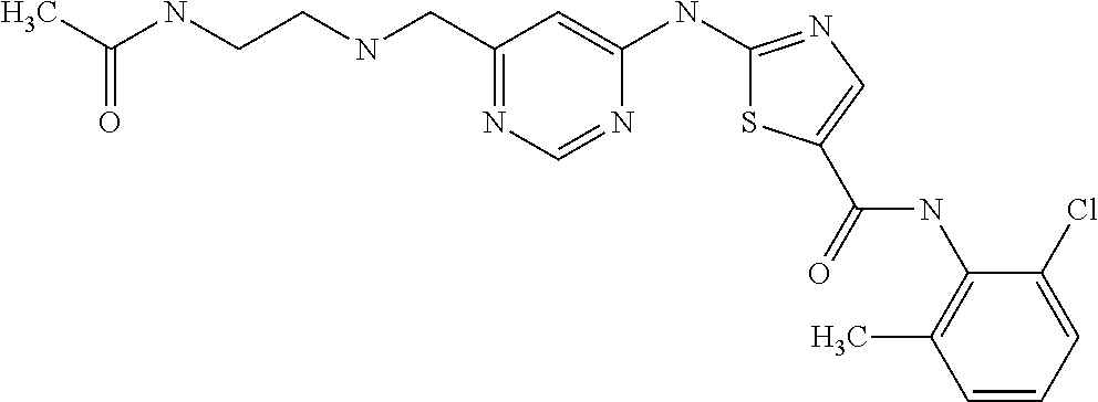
C1=CC=C(Cl)C(NC(=O)C2=CN=C(NC3=CC(CNCCNC(C)=O)=NC=N3)S2)=C1C
